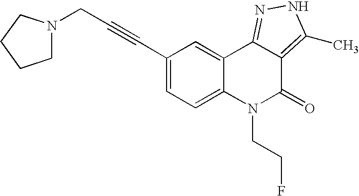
C(#CCN1CCCC1)C1=CC=C2C(=C1)C1=NNC(C)=C1C(=O)N2CCF
